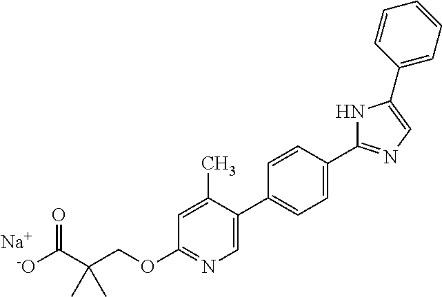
[-O]C(C(COC1=NC=C(C2=CC=C(C3=NC=C(C4=CC=CC=C4)N3)C=C2)C(C)=C1)(C)C)=O.[Na]
